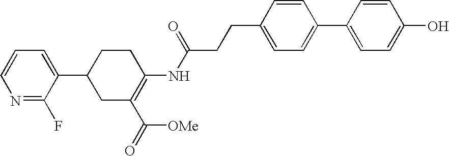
N1=C(F)C(C2CC(C(=O)[OMe])=C(NC(CCC3=CC=C(C4=CC=C(O)C=C4)C=C3)=O)CC2)=CC=C1
